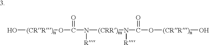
O[(CRR)n]OC(N([R])[(CRR)m]N([R])C(O[(CRR)n]O)=O)=O
